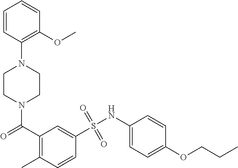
N1(C(=O)C2=C(C)C=CC(S(NC3=CC=C(OCCC)C=C3)(=O)=O)=C2)CCN(C2=C(OC)C=CC=C2)CC1
